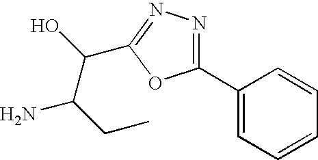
C(C(CC)N)(C1=NN=C(C2=CC=CC=C2)O1)O
